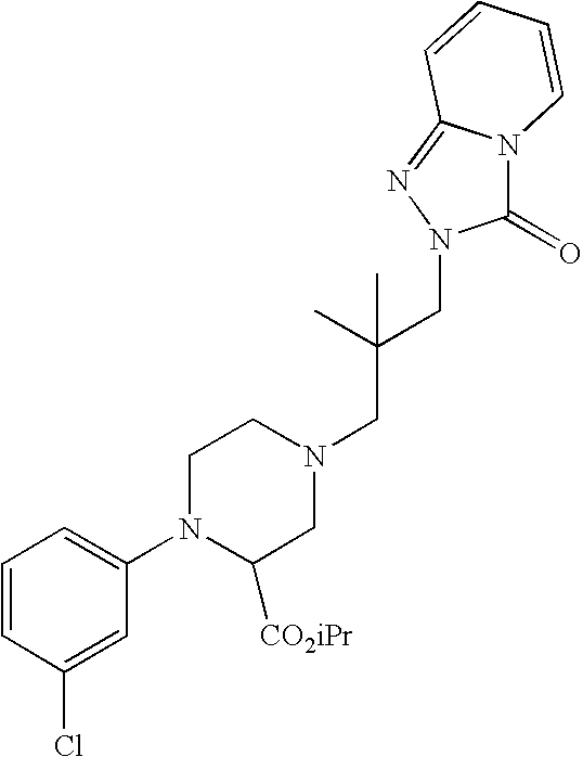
ClC1=CC(N2C([CO2iPr])CN(CC(CN3C(=O)N4C(=N3)C=CC=C4)(C)C)CC2)=CC=C1
